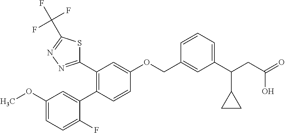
C1(OC)=CC=C(F)C(C2=C(C3=NN=C(C(F)(F)F)S3)C=C(OCC3=CC(C(CC(=O)O)C4CC4)=CC=C3)C=C2)=C1
